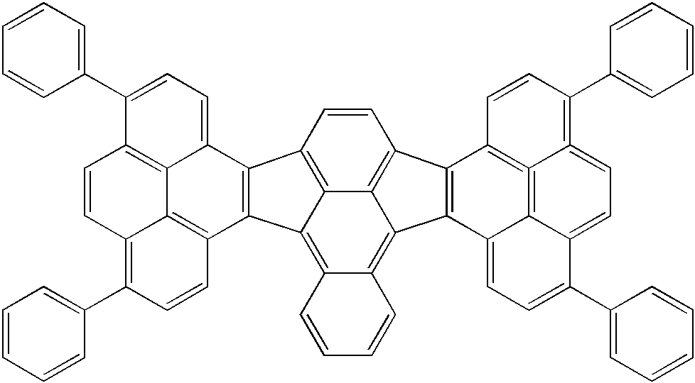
C1=CC2=C3C(=C4C(=C5C3=C1C1=C5C3=CC=C(C5=CC=CC=C5)C5=CC=C6=C(C7=CC=CC=C7)C=CC1=C6=C35)C=CC=C4)C1=C2C2=CC=C(C3=CC=CC=C3)C3=C2C2=C1C=CC(C1=CC=CC=C1)=C2C=C3
